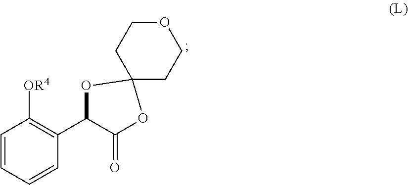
C1=CC=CC(C2C(=O)OC3(O2)CCOCC3)=C1[OR4]
